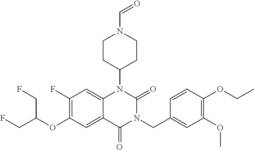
C1(F)=C(OC(CF)CF)C=C2C(=C1)N(C1CCN(C=O)CC1)C(=O)N(CC1=CC(OC)=C(OCC)C=C1)C2=O
